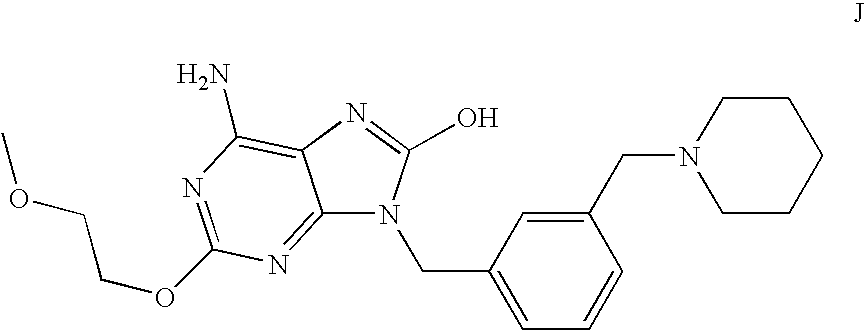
C12=NC(OCCOC)=NC(N)=C1N=C(O)N2CC1=CC=CC(CN2CCCCC2)=C1
